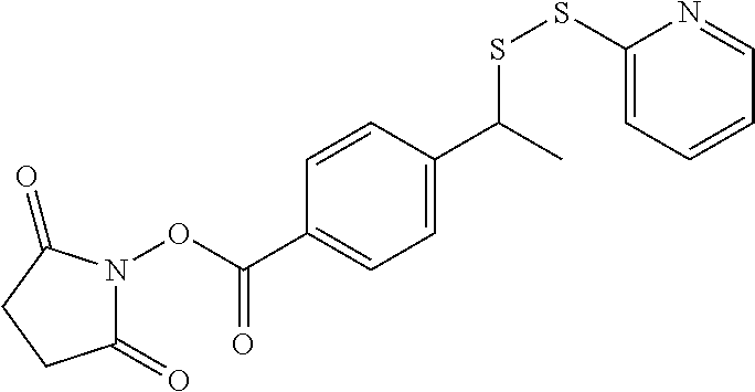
C1(=O)N(OC(=O)C2=CC=C(C(C)SSC3=CC=CC=N3)C=C2)C(=O)CC1
